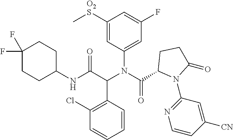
C1([O2S]C)=CC(N(C(C2N(C3=NC=CC([CN])=C3)C(=O)CC2)=O)C(C(NC2CCC(F)(F)CC2)=O)C2=C(Cl)C=CC=C2)=CC(F)=C1
